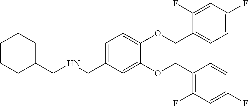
C1(COC2=CC=C(CNCC3CCCCC3)C=C2OCC2=C(F)C=C(F)C=C2)=CC=C(F)C=C1F
